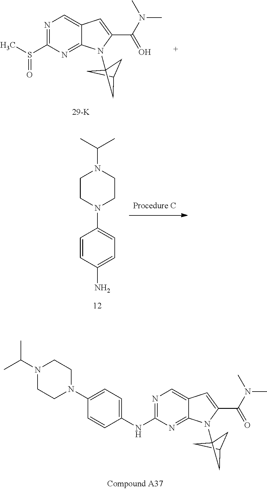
N1=C(S(C)=O)N=C2C(=C1)C=C(C(N(C)C)=O)N2C12CC(C1)C2.C1=C(NC2=NC=C3C(=N2)N(C24CC(C2)C4)C(C(N(C)C)=O)=C3)C=CC(N2CCN(C(C)C)CC2)=C1.C1=C(N)C=CC(N2CCN(C(C)C)CC2)=C1
